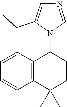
C1=CC2=C(C=C1)C(C)(C)CCC2N1C=NC=C1CC
